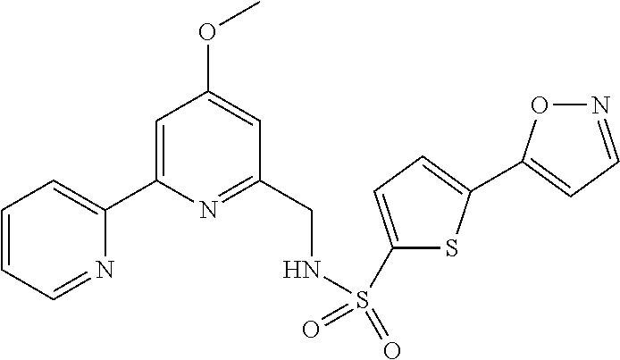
C1=CC=NC(C2=CC(OC)=CC(CNS(=O)(=O)C3=CC=C(C4=CC=NO4)S3)=N2)=C1
